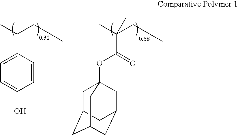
C1=C(C(CC)C)C=CC(O)=C1.O(C(=O)C(CC)(C)C)C12CC3CC(CC(C1)C3)C2
